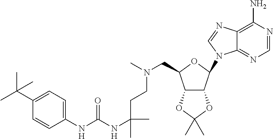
C1=NC(N)=C2C(=N1)N(C1C3C(C(CN(CCC(C)(NC(=O)NC4=CC=C(C(C)(C)C)C=C4)C)C)O1)OC(C)(C)O3)C=N2
